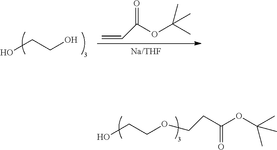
OCCOCCC(=O)OC(C)(C)C.[Na/THF].C=CC(=O)OC(C)(C)C.OCCO
